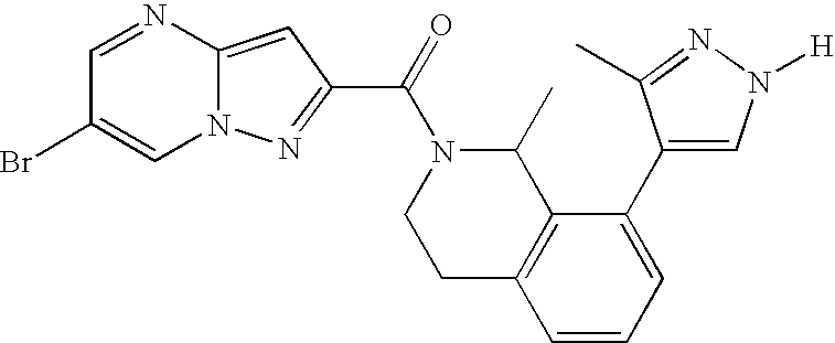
C1=NC2=CC(C(=O)N3CCC4=C(C3C)C(C3=CN([H])N=C3C)=CC=C4)=NN2C=C1Br
